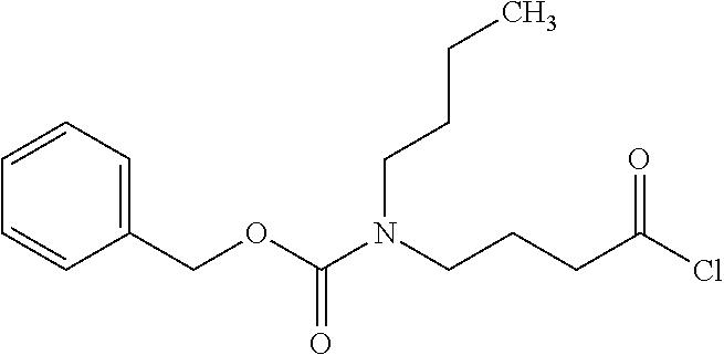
C1=CC=C(COC(N(CCCC(=O)Cl)CCCC)=O)C=C1
